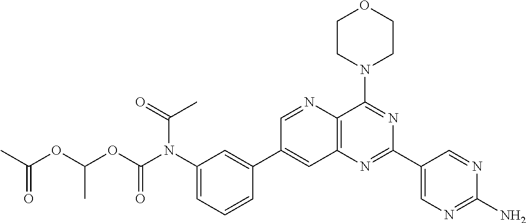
C1(N(C(OC(OC(C)=O)C)=O)C(=O)C)=CC=CC(C2=CC3=C(N=C2)C(N2CCOCC2)=NC(C2=CN=C(N)N=C2)=N3)=C1
